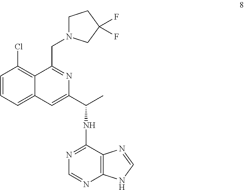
C1=CC(Cl)=C2C(=C1)C=C(C(C)NC1=NC=NC3=C1N=CN3)N=C2CN1CCC(F)(F)C1
